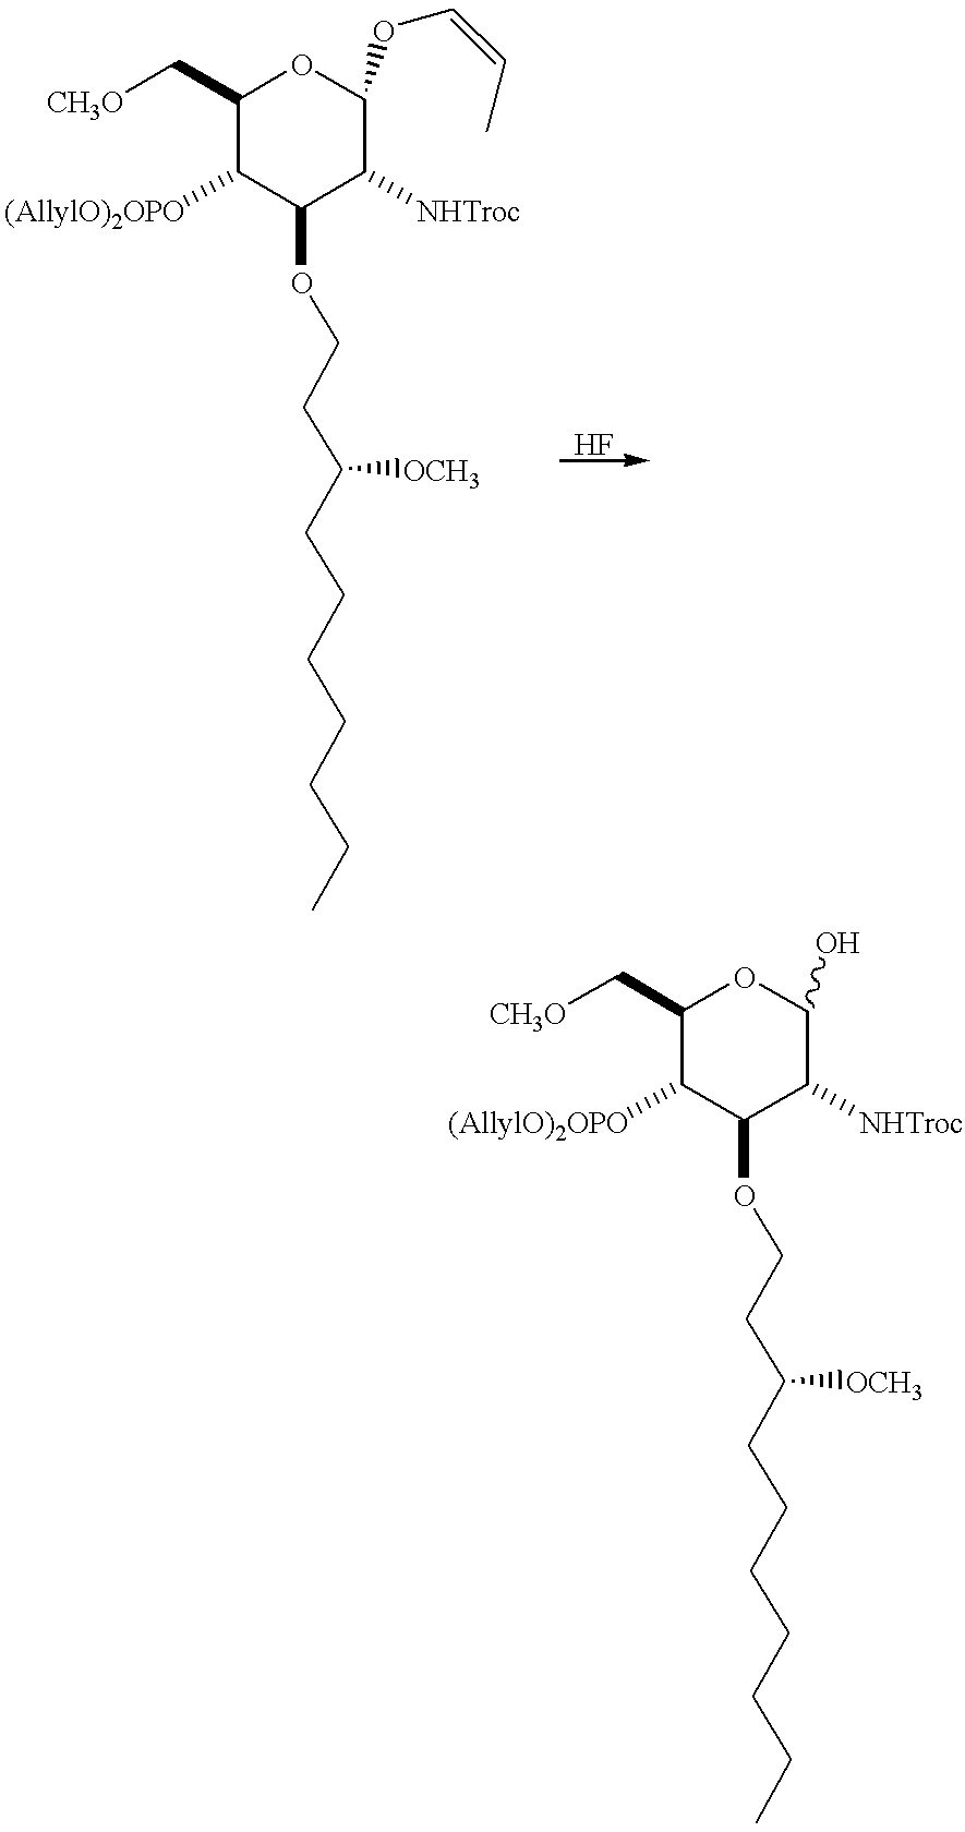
C1(C[CH3O])C([(AllylO)2OPO])C(OCCC(CCCCCCC)[OCH3])C([NHTroc])C(OC=CC)O1.C1(C[CH3O])C([(AllylO)2OPO])C(OCCC(CCCCCCC)[OCH3])C([NHTroc])C(O)O1
